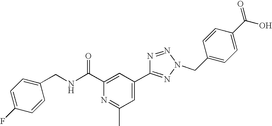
N1=C(C)C=C(C2=NN(CC3=CC=C(C(=O)O)C=C3)N=N2)C=C1C(NCC1=CC=C(F)C=C1)=O
